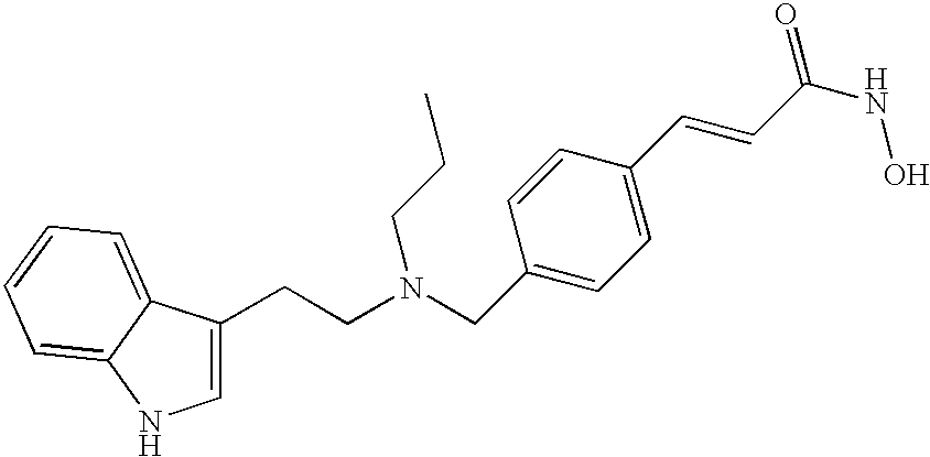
C1=C(CCN(CC2=CC=C(C=CC(NO)=O)C=C2)CCC)C2=CC=CC=C2N1
